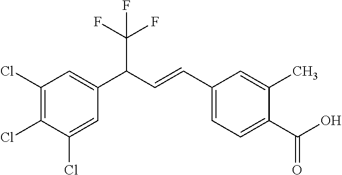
C1(Cl)=C(Cl)C(Cl)=CC(C(C=CC2=CC=C(C(O)=O)C(C)=C2)C(F)(F)F)=C1
